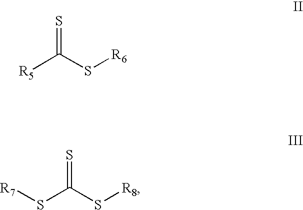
[R5]C(S[R6])=S.S(C(S[R8])=S)[R7]
